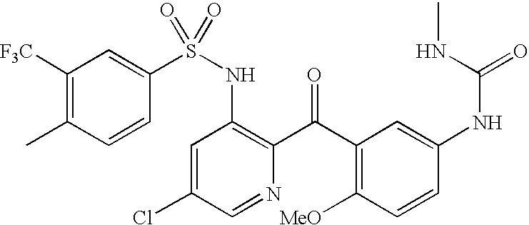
C1([F3C])=C(C)C=CC(S(NC2=C(C(C3=C([MeO])C=CC(NC(NC)=O)=C3)=O)N=CC(Cl)=C2)(=O)=O)=C1
